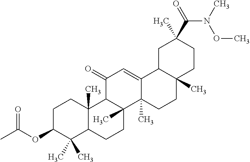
C1C(OC(=O)C)C(C)(C)C2C(C)(C1)C1C(C)(CC2)C2(C)C(=CC1=O)C1C(C)(CC2)CCC(C(N(C)OC)=O)(C)C1
